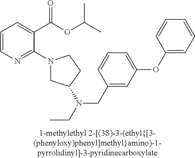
C1=CN=C(N2CC(N(CC)CC3=CC(OC4=CC=CC=C4)=CC=C3)CC2)C(C(OC(C)C)=O)=C1
